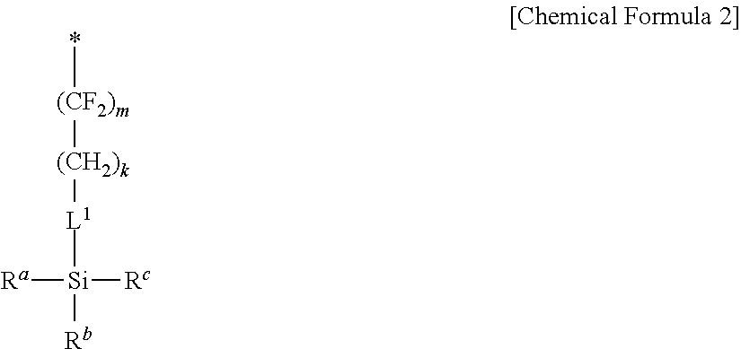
*[(CF2)m][(CH2)k][L1][Si]([Rb])([Rc])[Ra]
